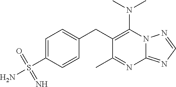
N12C(=NC=N1)N=C(C)C(CC1=CC=C(S(N)(=O)=N)C=C1)=C2N(C)C
